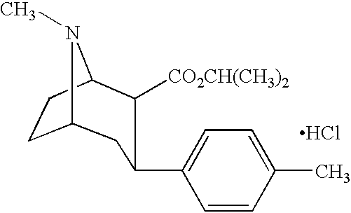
Cl.C12CCC(N1C)C([CO2CH(CH3)2])C(C1=CC=C(C)C=C1)C2
